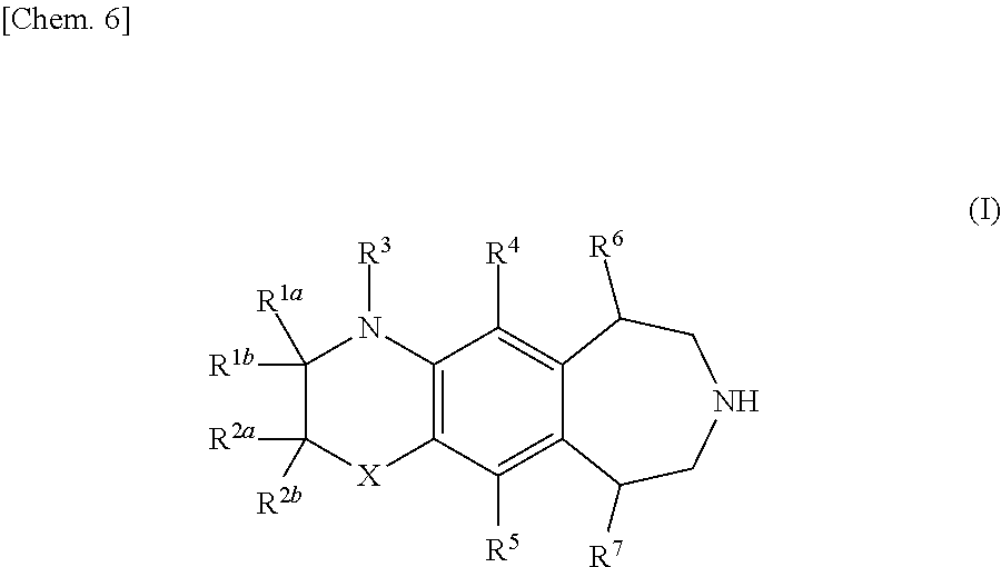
C1([R1b])([R1a])C([R2a])([R2b])[X]C2=C(N1[R3])C([R4])=C1C(=C2[R5])C([R7])CNCC1[R6]
